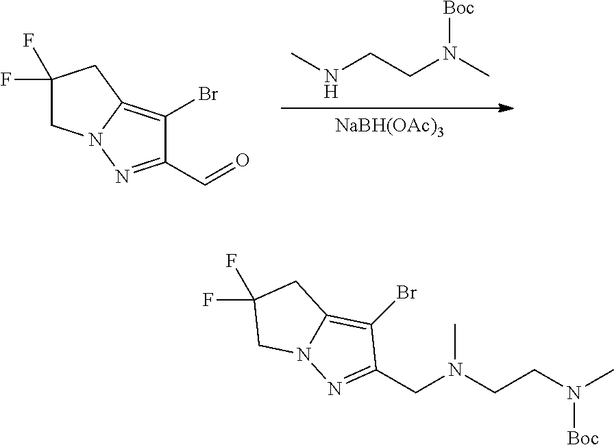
[NaBH(OAc)3].CNCCN(C)[Boc].C1N2C(=C(Br)C(C=O)=N2)CC1(F)F.FC1(F)CN2C(=C(Br)C(CN(CCN(C)[Boc])C)=N2)C1
